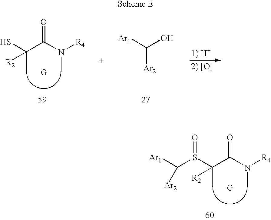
SC(C(N([R4])C)=O)([R2])C.[Ar1]C(O)[Ar2].S(C(C(N([R4])C)=O)([R2])C)(C([Ar1])[Ar2])=O
